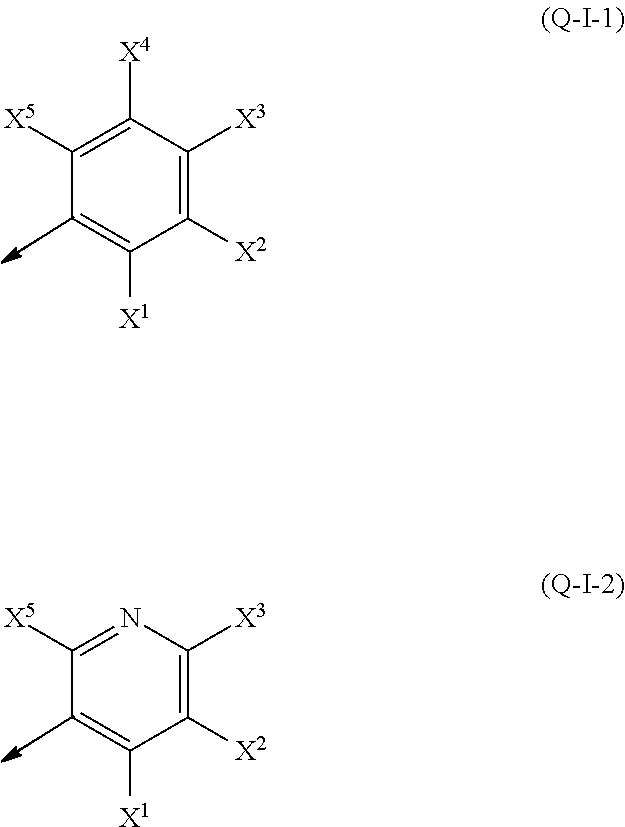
C1([X2])=C([X3])C([X4])=C([X5])C=C1[X1].C1([X2])=C([X3])N=C([X5])C=C1[X1]
